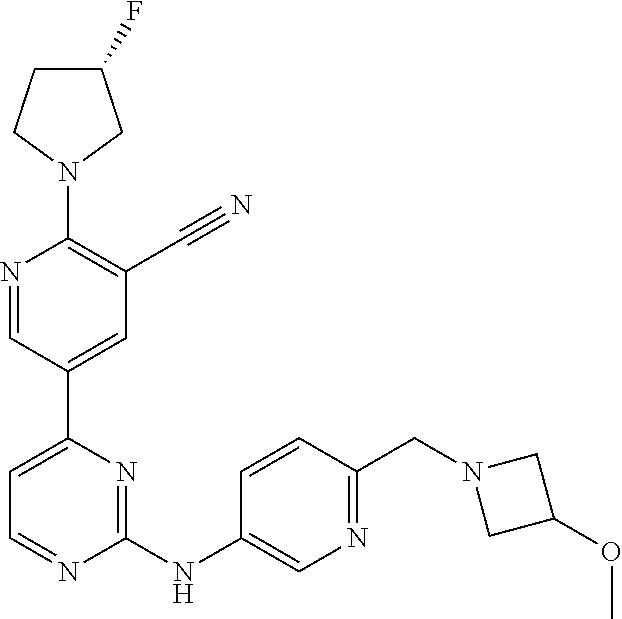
C1(F)CCN(C2=C(C#N)C=C(C3=CC=NC(NC4=CN=C(CN5CC(OC)C5)C=C4)=N3)C=N2)C1
